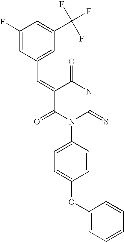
O=C1C(=CC2=CC(C(F)(F)F)=CC(F)=C2)C(=O)N(C2=CC=C(OC3=CC=CC=C3)C=C2)C(=S)N1
